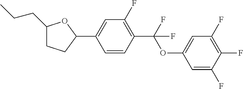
C1(CCC)CCC(C2=CC(F)=C(C(OC3=CC(F)=C(F)C(F)=C3)(F)F)C=C2)O1
